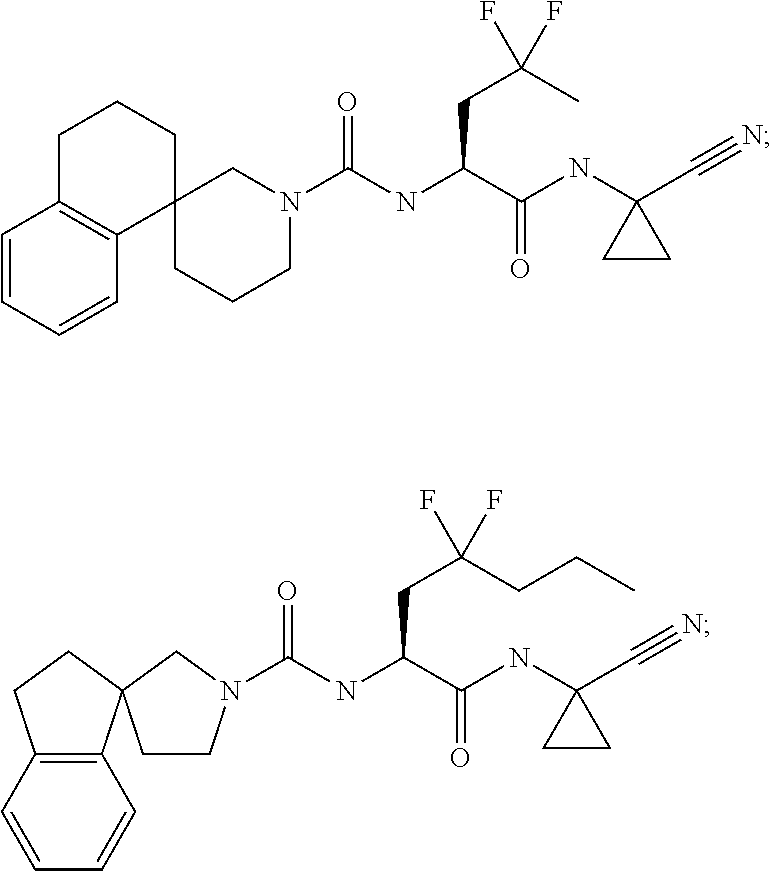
C1=CC=CC2=C1CCCC21CCCN(C(NC(C(NC2(C#N)CC2)=O)CC(F)(C)F)=O)C1.C(NC(C(NC1(C#N)CC1)=O)CC(F)(CCC)F)(=O)N1CCC2(C3=C(CC2)C=CC=C3)C1
